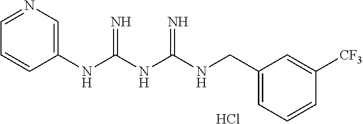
Cl.N(C(NC(=N)NCC1=CC=CC([CF3])=C1)=N)C1=CN=CC=C1
